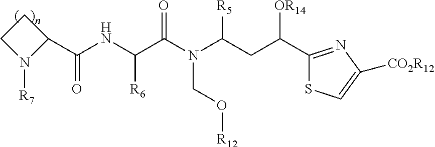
C1CN([R7])C1C(NC(C(N(C(CC(C1=NC([CO2R12])=CS1)[OR14])[R5])CO[R12])=O)[R6])=O
